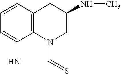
C1(=S)N2C3=C(C=CC=C3N1)CC(NC)C2
